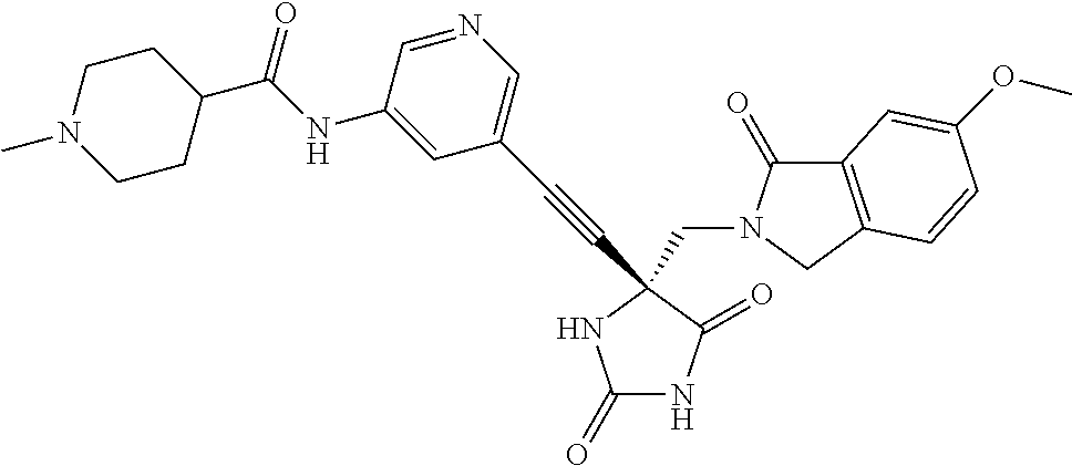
C1(=O)NC(=O)C(C#CC2=CN=CC(NC(C3CCN(C)CC3)=O)=C2)(CN2C(=O)C3=C(C2)C=CC(OC)=C3)N1
